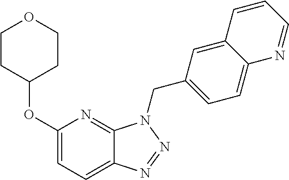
C1(OC2CCOCC2)=CC=C2C(=N1)N(CC1=CC=C3C(=C1)C=CC=N3)N=N2
